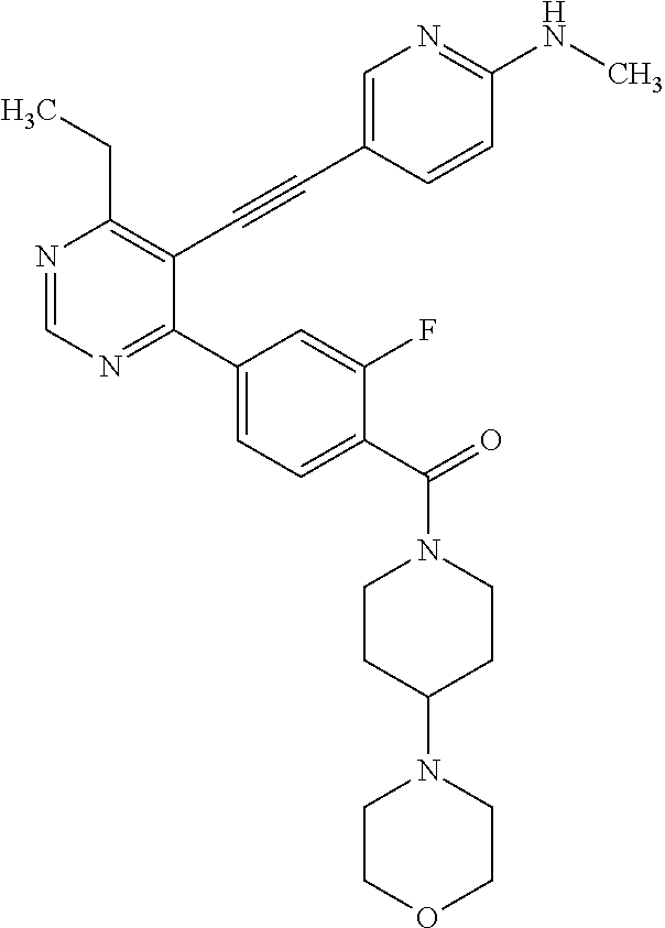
N1=CN=C(C2=CC=C(C(=O)N3CCC(N4CCOCC4)CC3)C(F)=C2)C(C#CC2=CN=C(NC)C=C2)=C1CC
